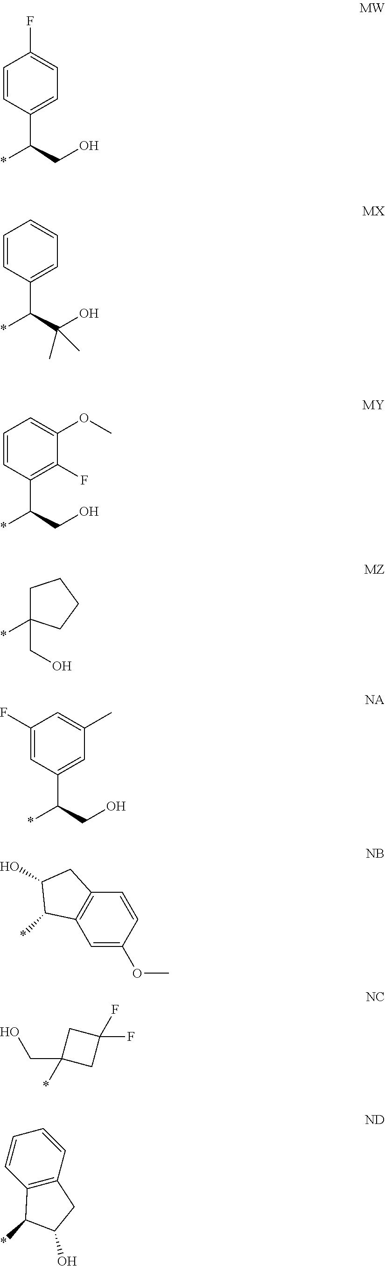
C1=CC(C(CO)*)=C(F)C(OC)=C1.C1(F)=CC(C(CO)*)=CC(C)=C1.C1=CC(C(CO)*)=CC=C1F.C1=CC(C(C(O)(C)C)*)=CC=C1.C1C(CO)(*)CCC1.C12=C(C=C(OC)C=C1)C(*)C(O)C2.C1(F)(F)CC(CO)(*)C1.C1=CC2=C(C=C1)CC(O)C2*
